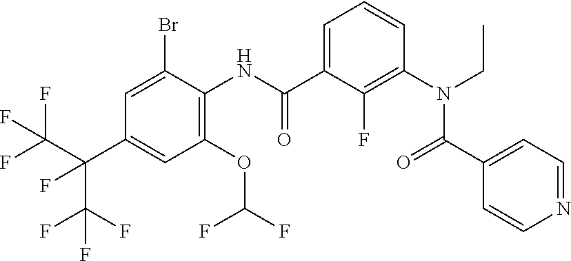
C1(OC(F)F)=C(NC(C2=CC=CC(N(CC)C(C3=CC=NC=C3)=O)=C2F)=O)C(Br)=CC(C(C(F)(F)F)(C(F)(F)F)F)=C1
